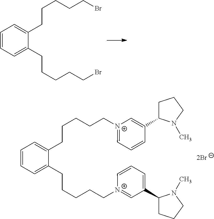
C1=CC=C(CCCCCBr)C(CCCCCBr)=C1.C1=CC=C(CCCCC[N+]2=CC(C3CCCN3C)=CC=C2)C(CCCCC[N+]2=CC=CC(C3CCCN3C)=C2)=C1
